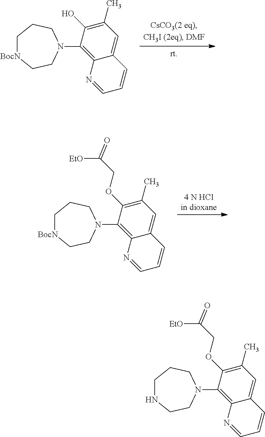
C1[BocN]CCN(C2=C3C(=CC(C)=C2O)C=CC=N3)CC1.C1[BocN]CCN(C2=C3C(=CC(C)=C2OCC([EtO])=O)C=CC=N3)CC1.C1NCCN(C2=C3C(=CC(C)=C2OCC([EtO])=O)C=CC=N3)CC1
